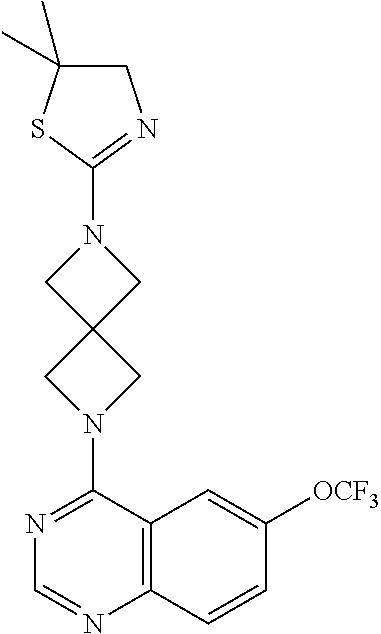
N1=C(N2CC3(C2)CN(C2=NCC(C)(C)S2)C3)C2=C(N=C1)C=CC([OCF3])=C2
